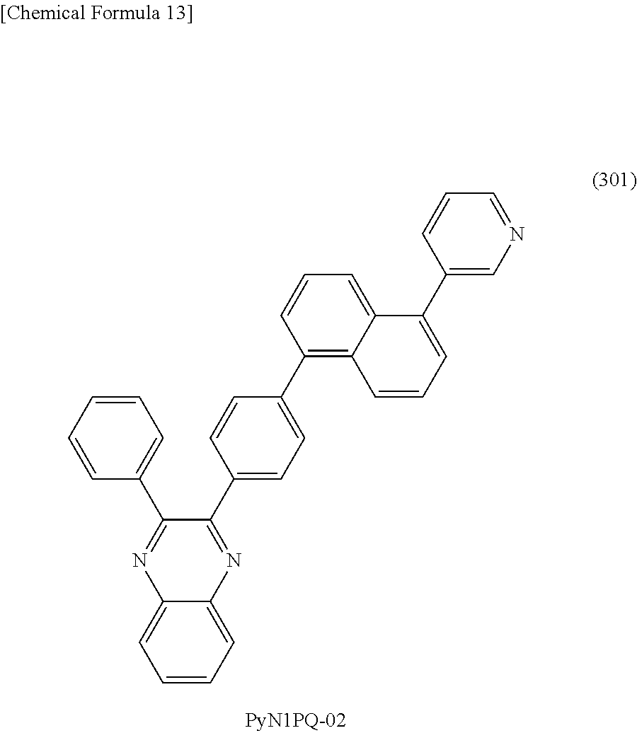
C1=CC=C2C(=C1)N=C(C1=CC=CC=C1)C(C1=CC=C(C3=C4C(=CC=C3)C(C3=CN=CC=C3)=CC=C4)C=C1)=N2
